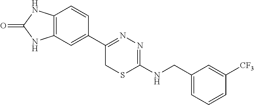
C12=C(C=C(C3=NN=C(NCC4=CC=CC([CF3])=C4)SC3)C=C1)NC(=O)N2
